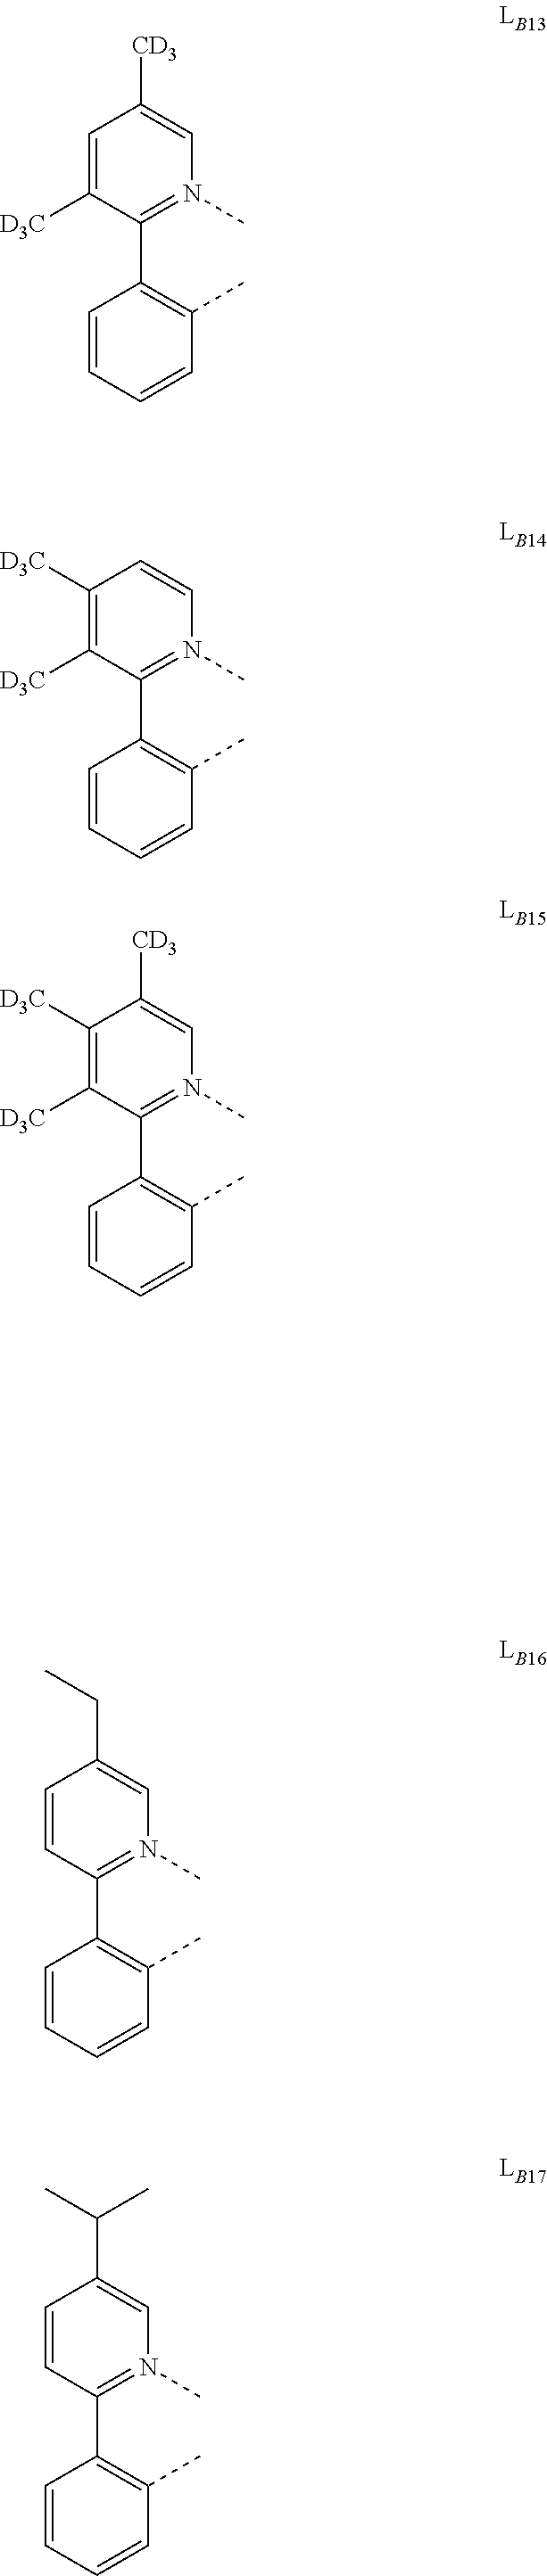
C1=C([D3C])C(C2=C(C)C=CC=C2)=N(C)C=C1[CD3].C1([D3C])=C([D3C])C(C2=C(C)C=CC=C2)=N(C)C=C1.C1([D3C])=C([D3C])C(C2=C(C)C=CC=C2)=N(C)C=C1[CD3].C1=CC(C2=C(C)C=CC=C2)=N(C)C=C1C(C)C.C1=CC(C2=C(C)C=CC=C2)=N(C)C=C1CC
